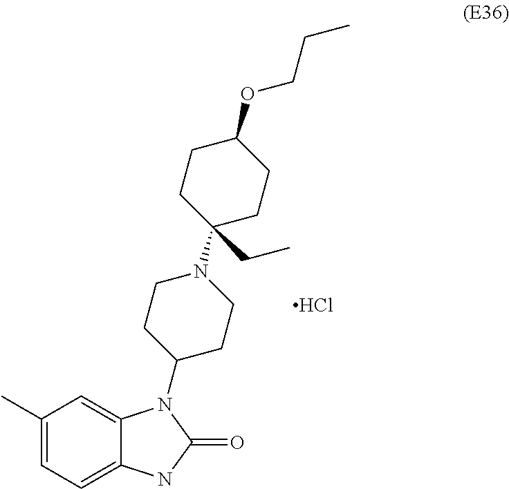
C1(C)=CC=C2C(=C1)N(C1CCN(C3(CC)CCC(OCCC)CC3)CC1)C(=O)N2.Cl
